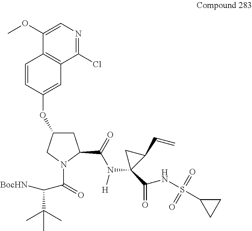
C1=CC2=C(C=C1OC1CC(C(N(C3(C(=O)NS(=O)(=O)C4CC4)C(C=C)C3)[H])=O)N(C(=O)C(C(C)(C)C)[BocHN])C1)C(Cl)=NC=C2OC
